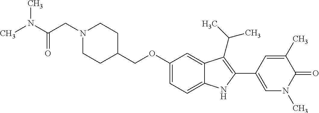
C(OC1=CC=C2C(=C1)C(C(C)C)=C(C1=CN(C)C(=O)C(C)=C1)N2)C1CCN(CC(N(C)C)=O)CC1
